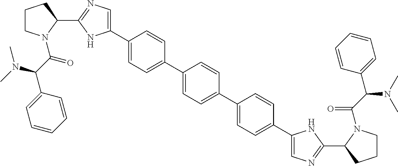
C1(C2=CN=C(C3CCCN3C(C(N(C)C)C3=CC=CC=C3)=O)N2)=CC=C(C2=CC=C(C3=CC=C(C4=CN=C(C5CCCN5C(C(C5=CC=CC=C5)N(C)C)=O)N4)C=C3)C=C2)C=C1
